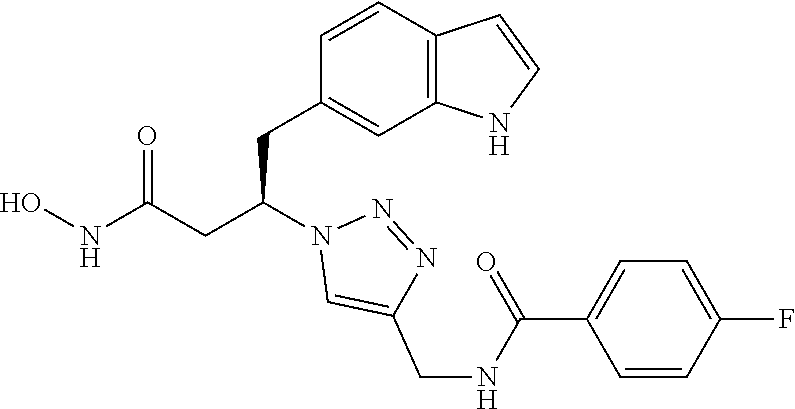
C1(CC(CC(NO)=O)N2C=C(CNC(C3=CC=C(F)C=C3)=O)N=N2)=CC2=C(C=C1)C=CN2
